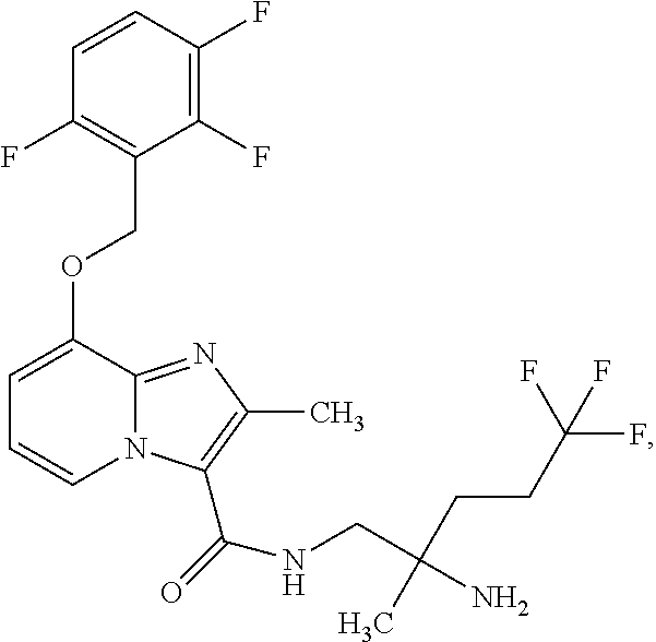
C1=CC(F)=C(F)C(COC2=CC=CN3C2=NC(C)=C3C(=O)NCC(N)(CCC(F)(F)F)C)=C1F
